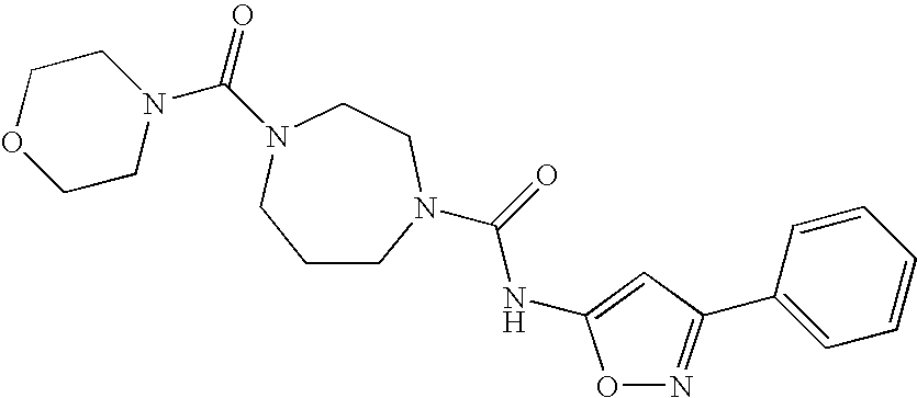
C1CN(C(=O)NC2=CC(C3=CC=CC=C3)=NO2)CCN(C(=O)N2CCOCC2)C1
